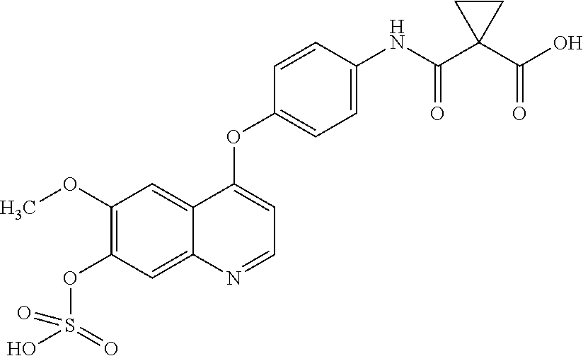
C1(OC)=C(OS(O)(=O)=O)C=C2C(=C1)C(OC1=CC=C(NC(C3(C(O)=O)CC3)=O)C=C1)=CC=N2
